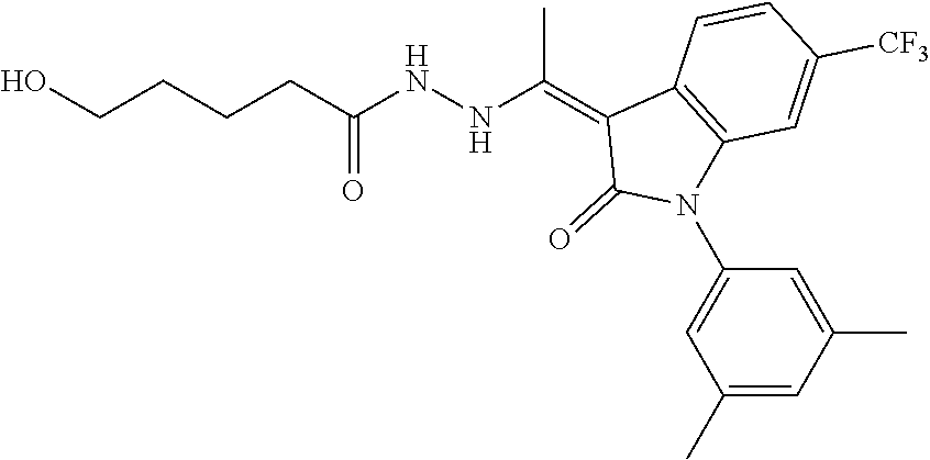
C1([CF3])=CC2=C(C=C1)C(=C(NNC(CCCCO)=O)C)C(=O)N2C1=CC(C)=CC(C)=C1
